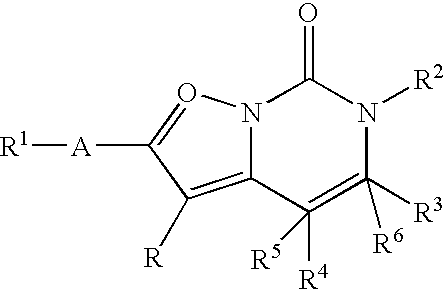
N12C(=C([R])C([A][R1])=O1)C([R4])([R5])=C([R3])([R6])N([R2])C2=O
